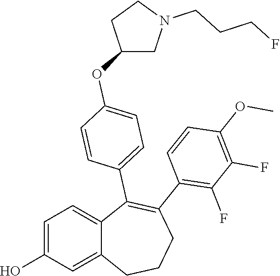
C1=C(O)C=C2C(=C1)C(C1=CC=C(OC3CN(CCCF)CC3)C=C1)=C(C1=C(F)C(F)=C(OC)C=C1)CCC2
